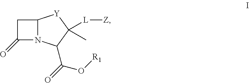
C1C(=O)N2C1[Y]C(C)([L][Z])C2C(O[R1])=O
